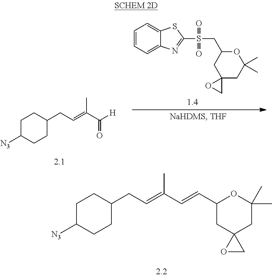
C1C([N3])CCC(CC=C(C=CC2OC(C)(C)CC3(C2)OC3)C)C1.C1C([N3])CCC(CC=C(C([H])=O)C)C1.C1=CC=C2C(=C1)SC(S(=O)(=O)CC1OC(C)(C)CC3(C1)CO3)=N2
